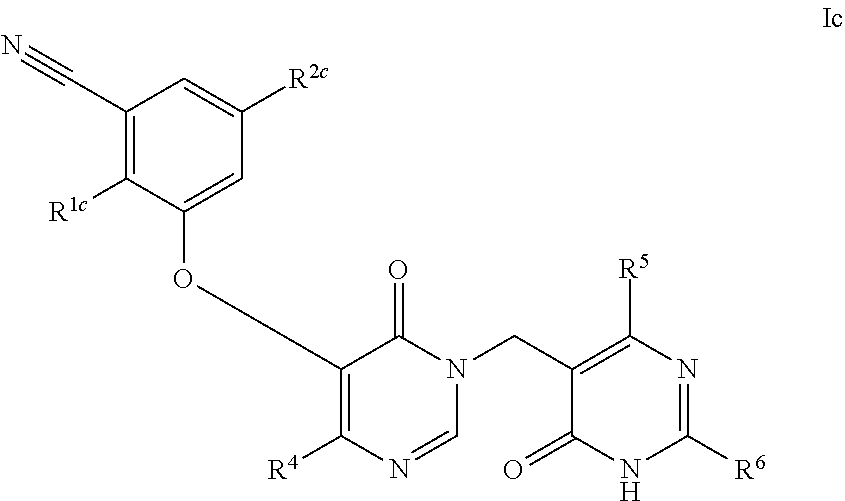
C1(C#N)=C([R1c])C(OC2=C([R4])N=CN(CC3=C([R5])N=C([R6])NC3=O)C2=O)=CC([R2c])=C1
